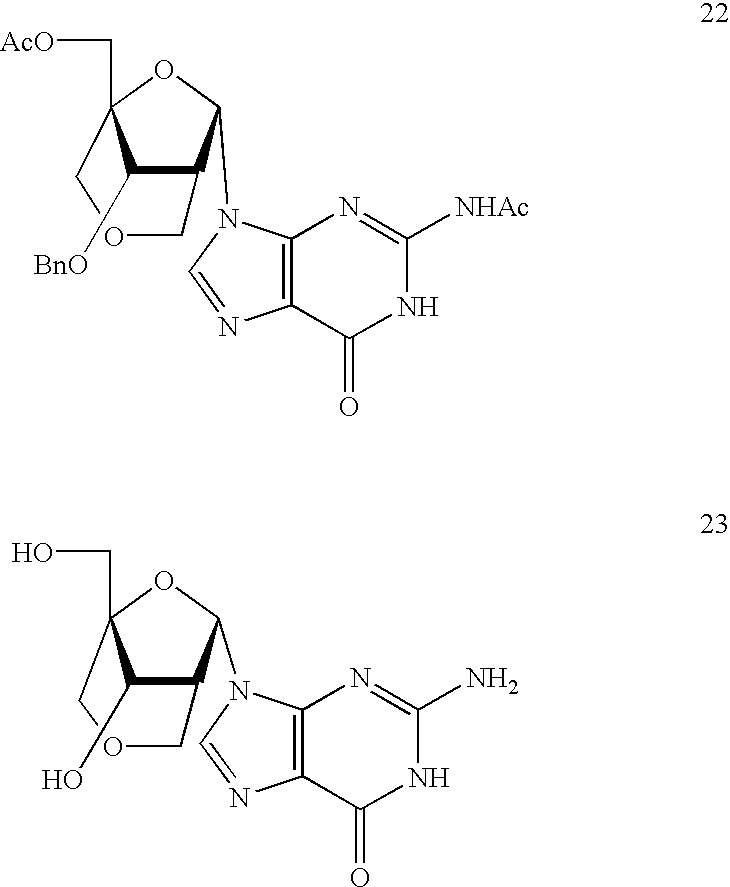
C1(O)C2C(N3C4=C(N=C3)C(=O)NC(N)=N4)OC1(CO)COC2.C1([BnO])C2C(N3C4=C(N=C3)C(=O)NC([NHAc])=N4)OC1(C[AcO])COC2
